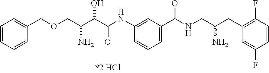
C1=CC=CC(COCC(C(C(NC2=CC(C(NCC(CC3=C(F)C=CC(F)=C3)N)=O)=CC=C2)=O)O)N)=C1
